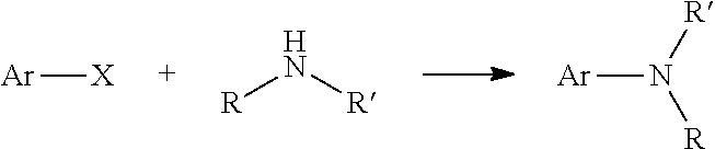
[Ar][X].N([R])[R].[Ar]N([R])[R]
